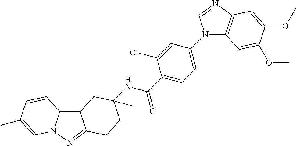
C12=C3N(N=C1CCC(C)(NC(C1=CC=C(N4C5=C(N=C4)C=C(OC)C(OC)=C5)C=C1Cl)=O)C2)C=C(C)C=C3
